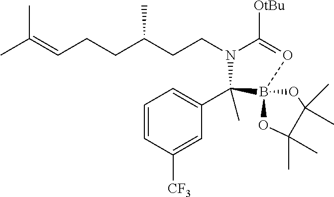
C(N1C([OtBu])=OB2(C1(C1=CC=CC([CF3])=C1)C)OC(C)(C)C(C)(C)O2)CC(CCC=C(C)C)C
